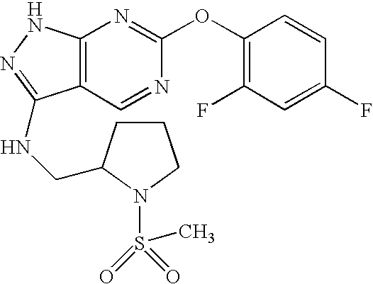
C12=C(NN=C1NCC1CCCN1S(C)(=O)=O)N=C(OC1=C(F)C=C(F)C=C1)N=C2
